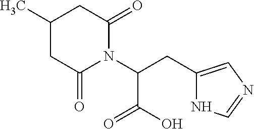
C1(CC(N2C(=O)CC(C)CC2=O)C(O)=O)=CN=CN1
